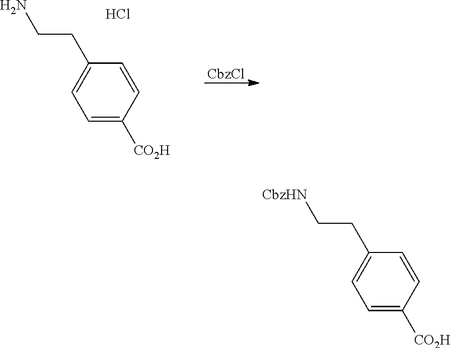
C1=C([CO2H])C=CC(CC[CbzHN])=C1.C1=C([CO2H])C=CC(CCN)=C1.Cl.[CbzCl]
